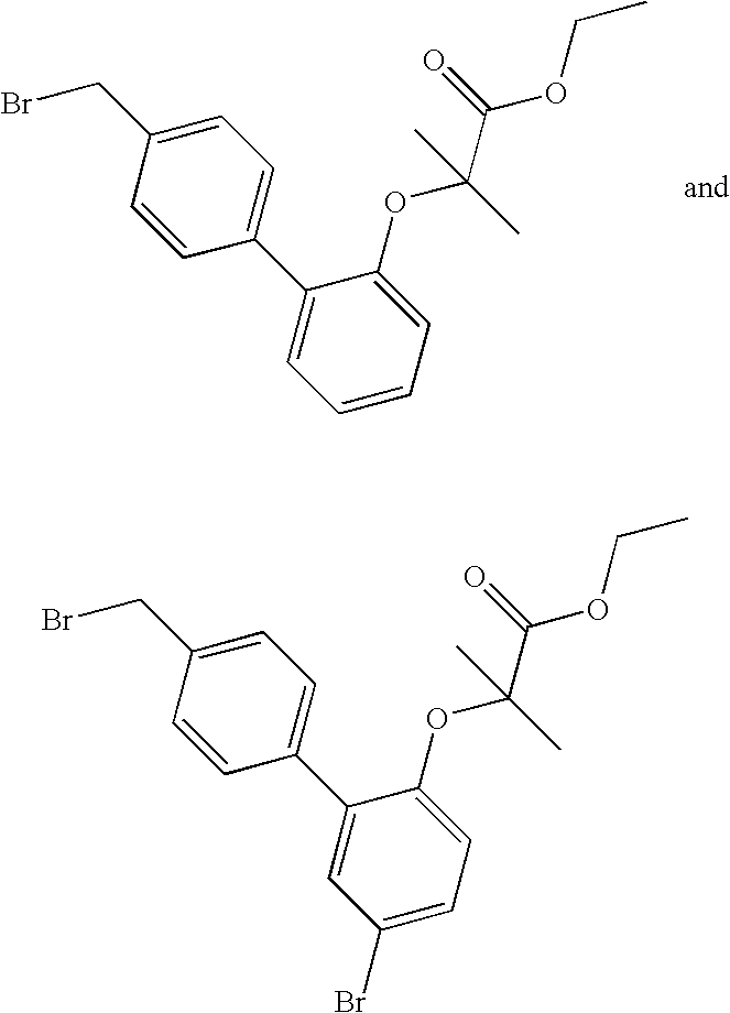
C1(C2=CC=CC=C2OC(C(=O)OCC)(C)C)=CC=C(CBr)C=C1.C1(C2=CC(Br)=CC=C2OC(C(=O)OCC)(C)C)=CC=C(CBr)C=C1
